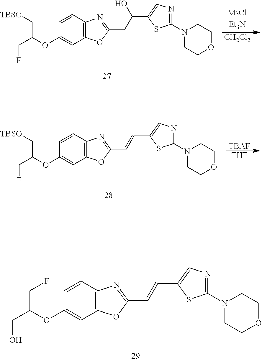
C12=C(C=CC(OC(CF)CO)=C1)N=C(C=CC1=CN=C(N3CCOCC3)S1)O2.[CH2Cl2].C12=C(C=CC(OC(C[TBSO])CF)=C1)N=C(CC(O)C1=CN=C(N3CCOCC3)S1)O2.[TBAF].[THF].C12=C(C=CC(OC(C[TBSO])CF)=C1)N=C(C=CC1=CN=C(N3CCOCC3)S1)O2
